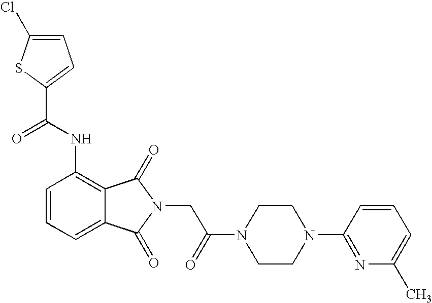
C1=C(Cl)SC(C(NC2=C3C(=CC=C2)C(=O)N(CC(N2CCN(C4=NC(C)=CC=C4)CC2)=O)C3=O)=O)=C1
